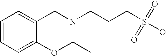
C1=CC=C(OCC)C(CNCCCS(=O)(=O)O)=C1
